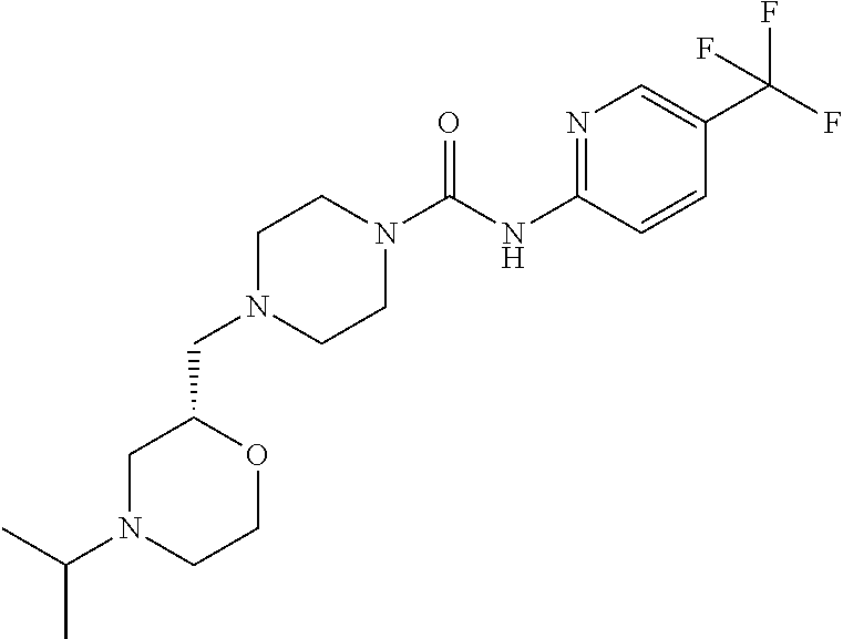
C1N(CC2CN(C(C)C)CCO2)CCN(C(NC2=NC=C(C(F)(F)F)C=C2)=O)C1
